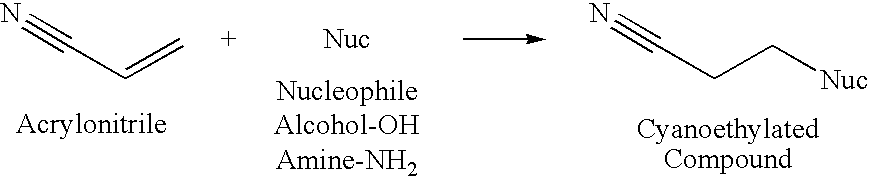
N#CC=C.N#CCC[Nuc]
